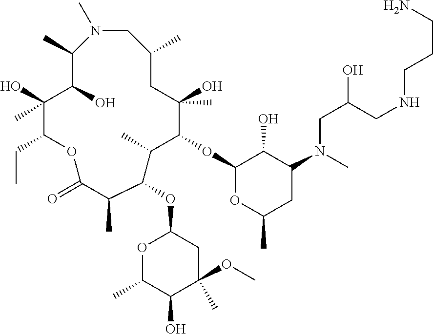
N1(C)CC(C)CC(O)(C)C(OC2OC(C)CC(N(CC(CNCCCN)O)C)C2O)C(C)C(OC2OC(C)C(O)C(C)(OC)C2)C(C)C(=O)OC(CC)C(O)(C)C(O)C1C
